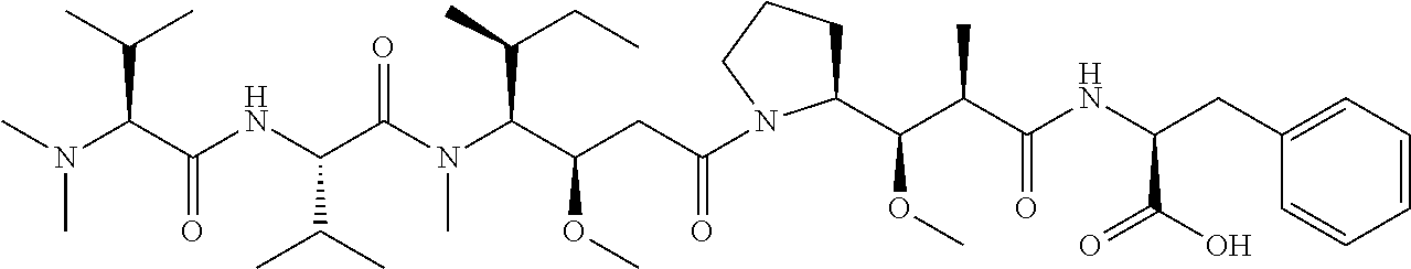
N(C(C(NC(C(N(C(C(CC(=O)N1C(C(C(C(NC(CC2=CC=CC=C2)C(O)=O)=O)C)OC)CCC1)OC)C(C)CC)C)=O)C(C)C)=O)C(C)C)(C)C
